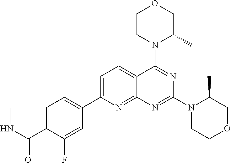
C1=C(C2=CC=C(C(NC)=O)C(F)=C2)N=C2C(=C1)C(N1C(C)COCC1)=NC(N1CCOCC1C)=N2
